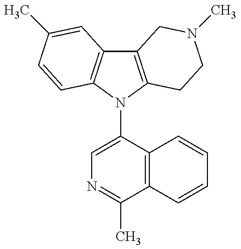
C12=C(N(C3=CN=C(C)C4=C3C=CC=C4)C3=C1C=C(C)C=C3)CCN(C)C2
